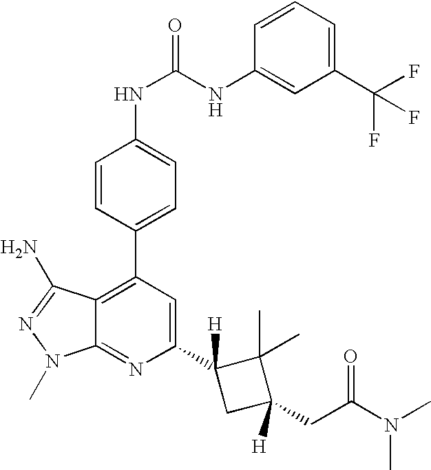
C1=CC(C2=C3C(=NC(C4([H])CC(CC(N(C)C)=O)([H])C4(C)C)=C2)N(C)N=C3N)=CC=C1NC(=O)NC1=CC(C(F)(F)F)=CC=C1
